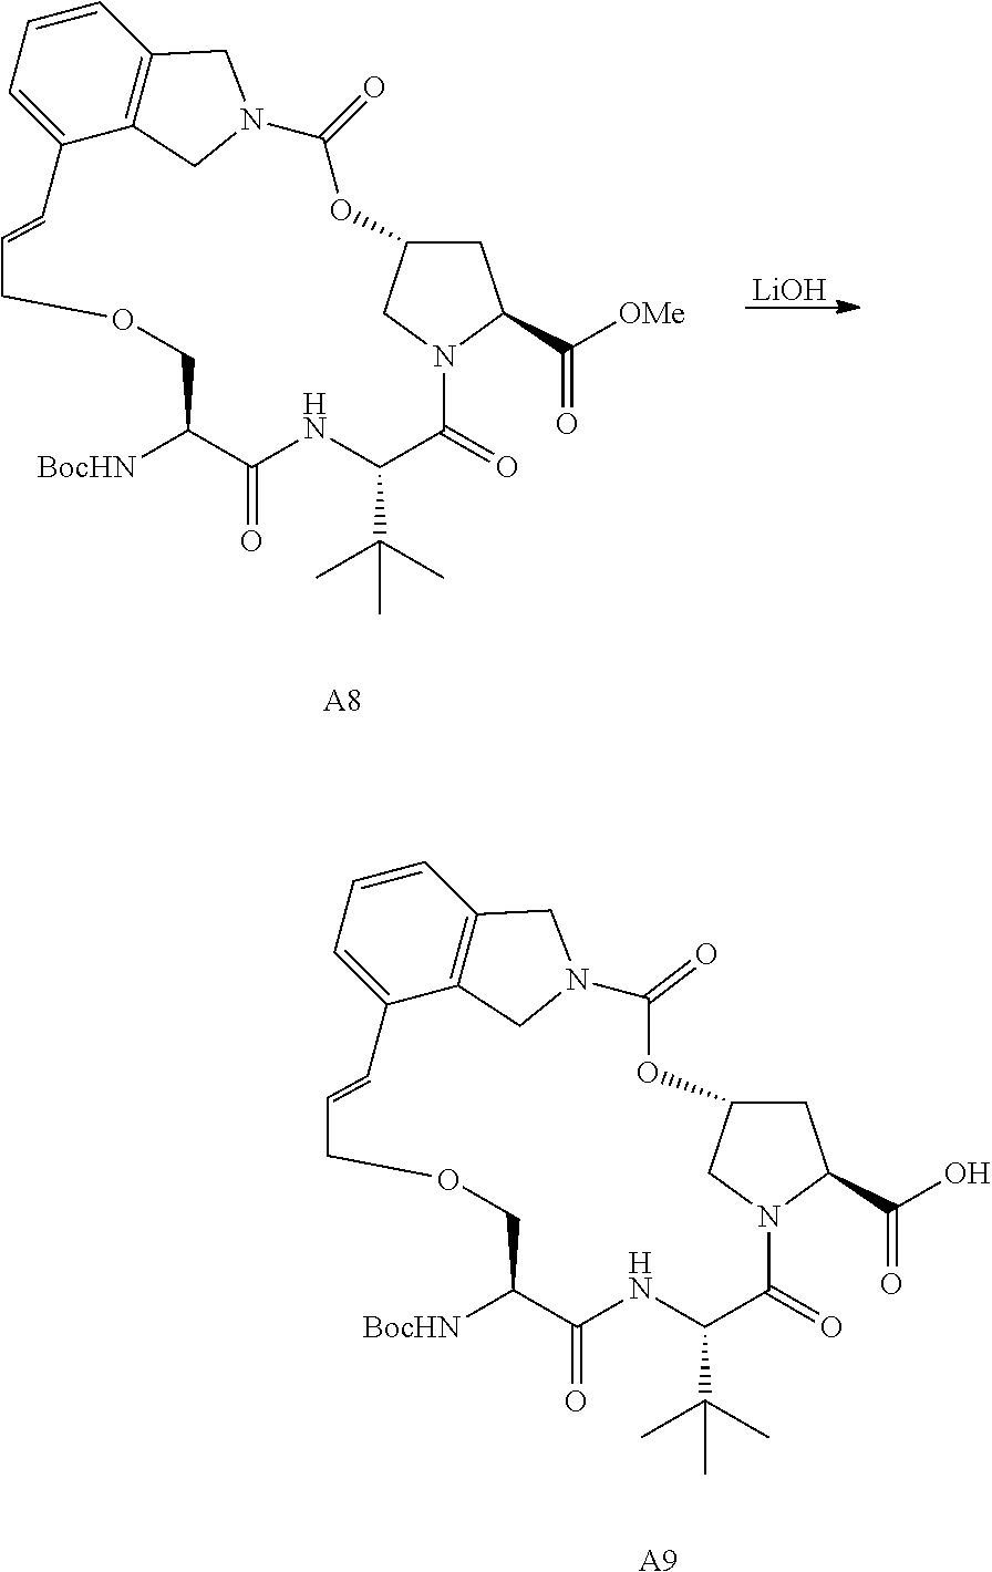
[LiOH].C1=CC=C2C3=C1CN(C3)C(=O)OC1CC(C([OMe])=O)N(C1)C(=O)C(C(C)(C)C)NC(=O)C([BocHN])COCC=C2.[A8].C1=CC=C2C3=C1CN(C3)C(=O)OC1CC(C(O)=O)N(C1)C(=O)C(C(C)(C)C)NC(=O)C([BocHN])COCC=C2.[A9]
